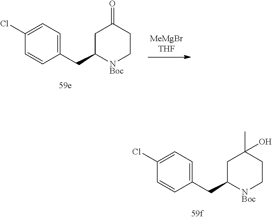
C1(CC2[NBoc]CCC(O)(C)C2)=CC=C(Cl)C=C1.C1(CC2[NBoc]CCC(=O)C2)=CC=C(Cl)C=C1
